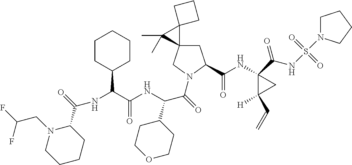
N(C(C1CCOCC1)C(N1CC2(CC1C(NC1(C(NS(=O)(=O)N3CCCC3)=O)C([H])(C=C)C1)=O)C1(C2(C)C)CCC1)=O)C(C(NC(C1N(CC(F)F)CCCC1)=O)C1CCCCC1)=O
